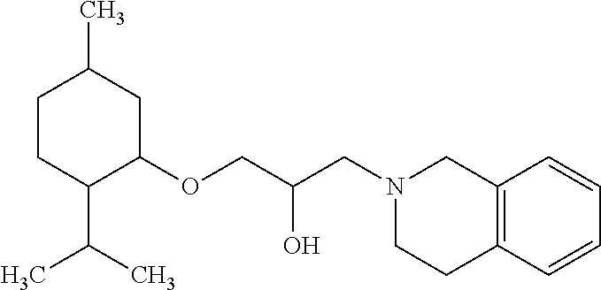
C1CC(C(C)C)C(OCC(O)CN2CCC3=C(C2)C=CC=C3)CC1C
